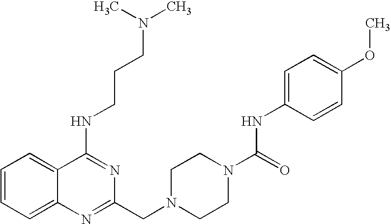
C1=CC=C2C(=C1)C(NCCCN(C)C)=NC(CN1CCN(C(NC3=CC=C(OC)C=C3)=O)CC1)=N2
